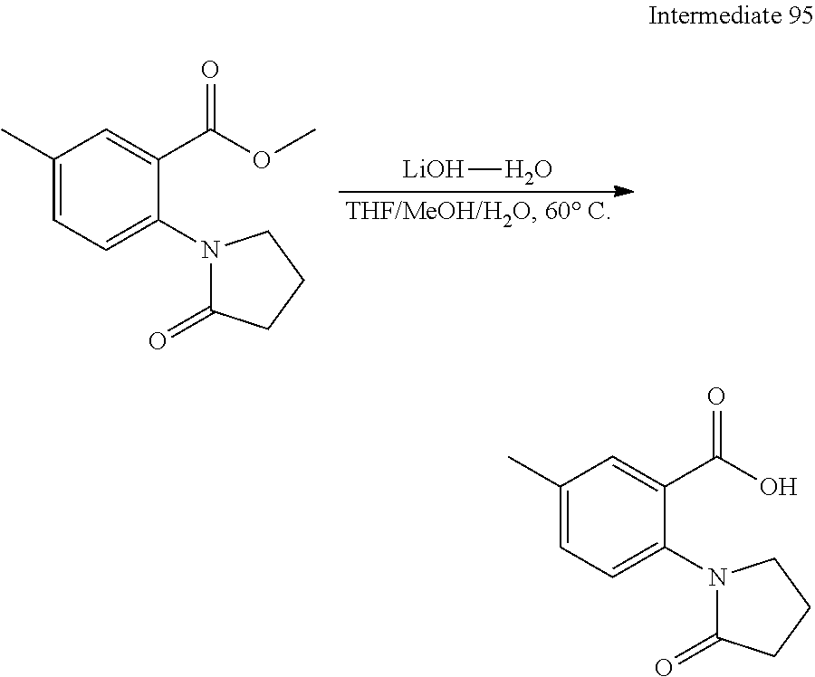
[LiOH]O.C1(C)=CC=C(N2C(=O)CCC2)C(C(OC)=O)=C1.C1(C)=CC=C(N2C(=O)CCC2)C(C(O)=O)=C1
